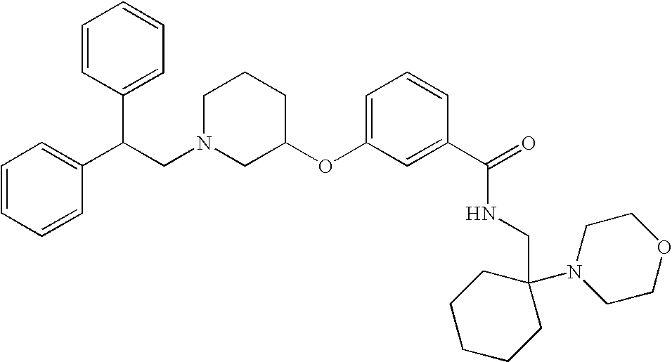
C1CCC(OC2=CC=CC(C(=O)NCC3(N4CCOCC4)CCCCC3)=C2)CN1CC(C1=CC=CC=C1)C1=CC=CC=C1
